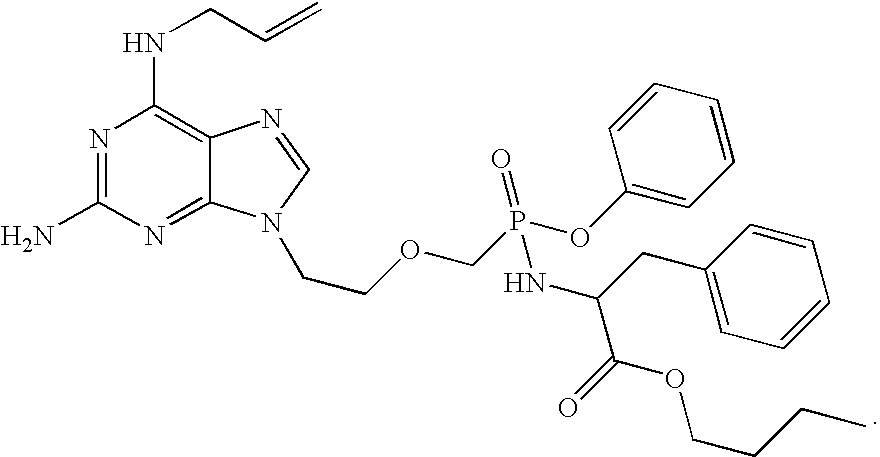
N1=C(N)N=C2C(=C1NCC=C)N=CN2CCOCP(OC1=CC=CC=C1)(=O)NC(C(=O)OCCCC)CC1=CC=CC=C1
